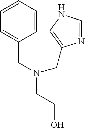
C1=CC=CC=C1CN(CCO)CC1=CNC=N1
